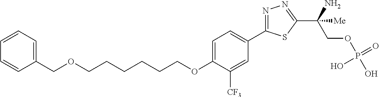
C(CCCCOC1=CC=C(C2=NN=C(C(COP(O)(=O)O)(N)[Me])S2)C=C1[CF3])COCC1=CC=CC=C1
